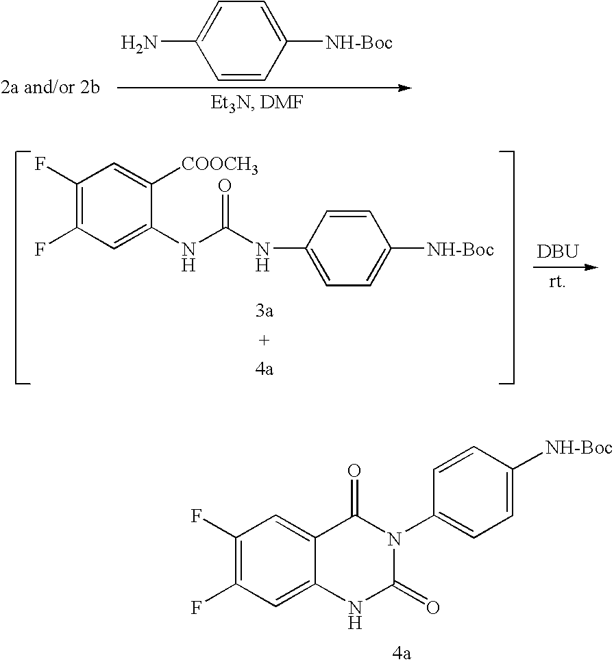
C1=CC([NH-Boc])=CC=C1N.[DBU].C1(F)=C(F)C=C(NC(NC2=CC=C([NH-Boc])C=C2)=O)C([COOCH3])=C1.C1(F)=C(F)C=C2C(=C1)C(=O)N(C1=CC=C([NH-Boc])C=C1)C(=O)N2
